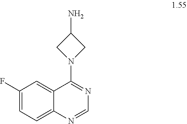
C1(F)=CC=C2C(=C1)C(N1CC(N)C1)=NC=N2
